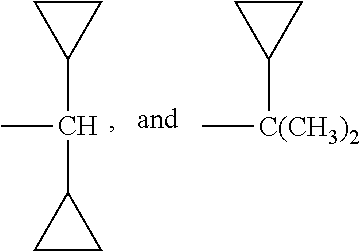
CC(C1CC1)C1CC1.C[C(CH3)2]C1CC1
